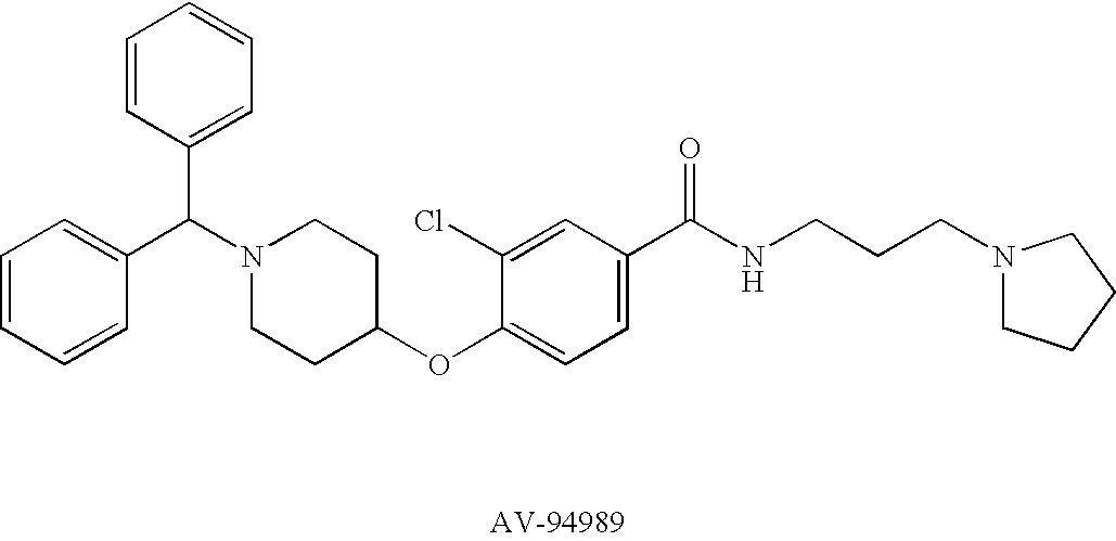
C1(C(N2CCC(OC3=CC=C(C(NCCCN4CCCC4)=O)C=C3Cl)CC2)C2=CC=CC=C2)=CC=CC=C1
